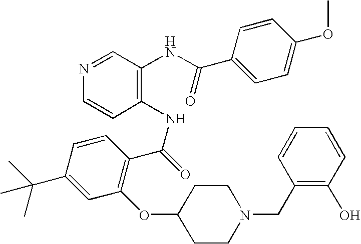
N1=CC(NC(C2=CC=C(OC)C=C2)=O)=C(NC(=O)C2=C(OC3CCN(CC4=C(O)C=CC=C4)CC3)C=C(C(C)(C)C)C=C2)C=C1
